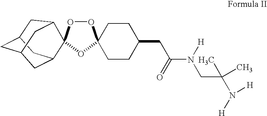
O1OC2(OC13CCC(CC(N([H])CC(N([H])[H])(C)C)=O)CC3)C1CC3CC(C1)CC2C3
